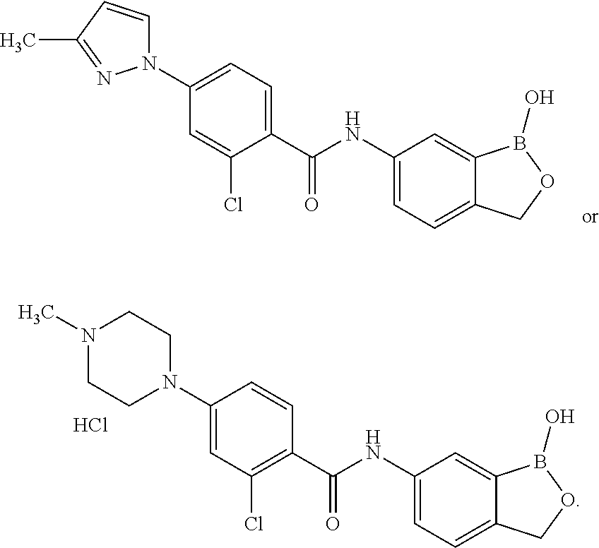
N1(C2=CC(Cl)=C(C(NC3=CC=C4C(=C3)B(O)OC4)=O)C=C2)CCN(C)CC1.Cl.N1(C2=CC=C(C(NC3=CC=C4C(=C3)B(O)OC4)=O)C(Cl)=C2)C=CC(C)=N1
